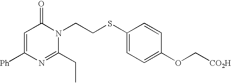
C1=C([Ph])N=C(CC)N(CCSC2=CC=C(OC[CO2H])C=C2)C1=O
